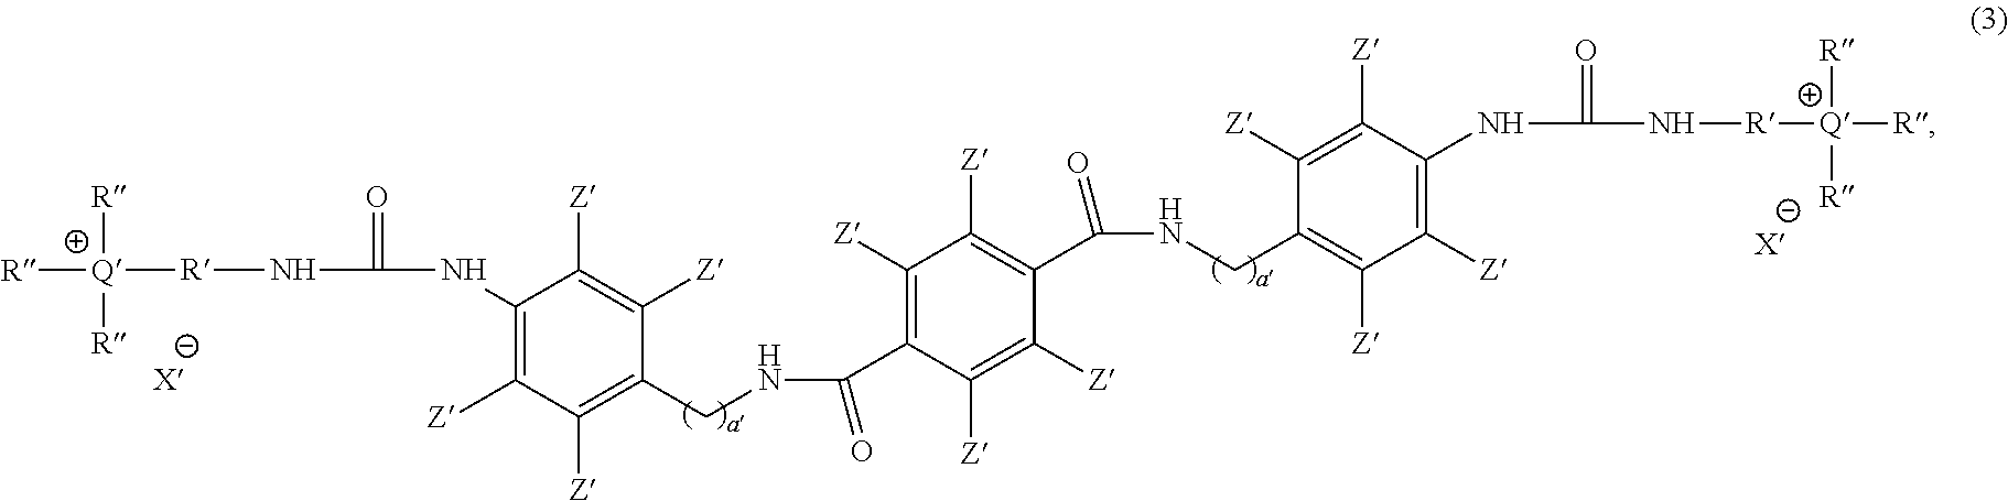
[R](NC(NC1=C([Z])C([Z])=C(CNC(=O)C2=C([Z])C([Z])=C(C(NCC3=C([Z])C([Z])=C(NC(=O)N[R][Q]([R])([R])[R])C([Z])=C3[Z])=O)C([Z])=C2[Z])C([Z])=C1[Z])=O)[Q]([R])([R])[R]
